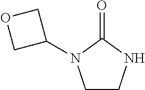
C1CNC(=O)N1C1COC1
